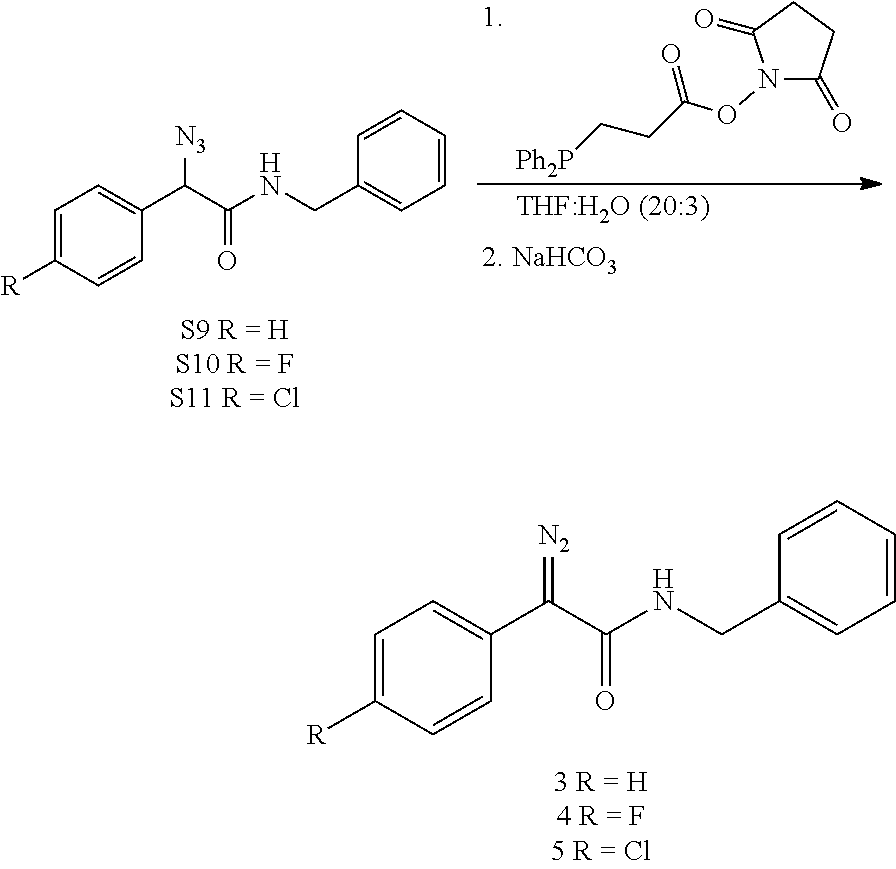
[R]C1=CC=C(C(C(NCC2=CC=CC=C2)=O)=[N2])C=C1.N1(OC(CC[Ph2P])=O)C(=O)CCC1=O.[R]C1=CC=C(C(C(NCC2=CC=CC=C2)=O)[N3])C=C1
